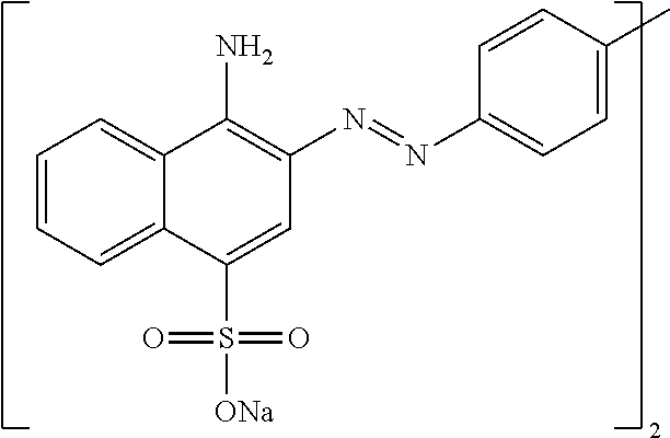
C1=CC=C2C(=C1)C(N)=C(N=NC1=CC=C(C)C=C1)C=C2S([ONa])(=O)=O
